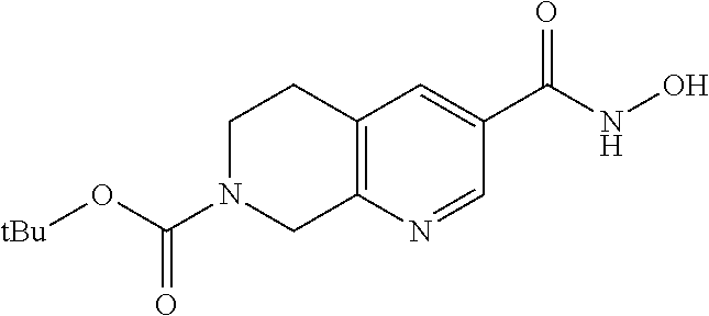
C12=C(C=C(C(NO)=O)C=N1)CCN(C(=O)O[tBu])C2
